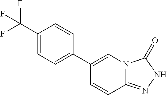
FC(C1=CC=C(C2=CN3C(=NNC3=O)C=C2)C=C1)(F)F
